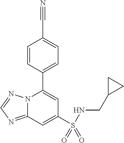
C1=CC(C2=CC(S(NCC3CC3)(=O)=O)=CC3=NC=NN23)=CC=C1C#N
